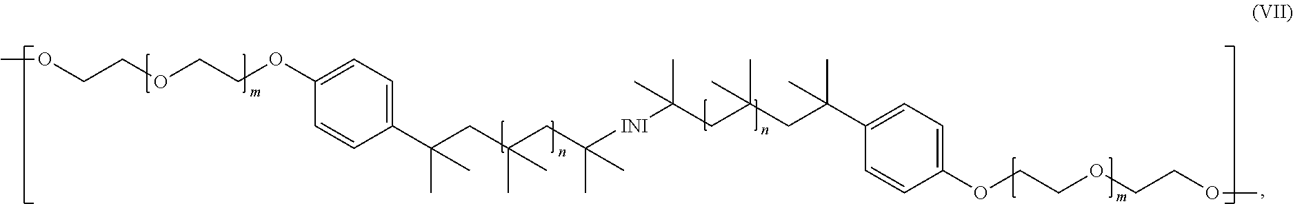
C1(C(CC(CC([INI]C(CC(CC(C2=CC=C(OCCOCCOC)C=C2)(C)C)(C)C)(C)C)(C)C)(C)C)(C)C)=CC=C(OCCOCCOC)C=C1
